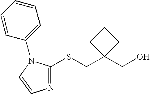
OCC1(CSC2=NC=CN2C2=CC=CC=C2)CCC1
